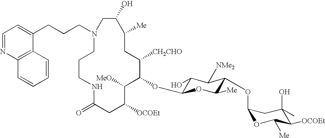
N1(CCCC2=CC=NC3=C2C=CC=C3)CCCNC(=O)CC([OCOEt])C([MeO])C(OC2C(O)C([NMe2])C(OC3OC([Me])C([OCOEt])C(O)(C)C3)C([Me])O2)C([CH2CHO])CC([Me])C(O)C1
